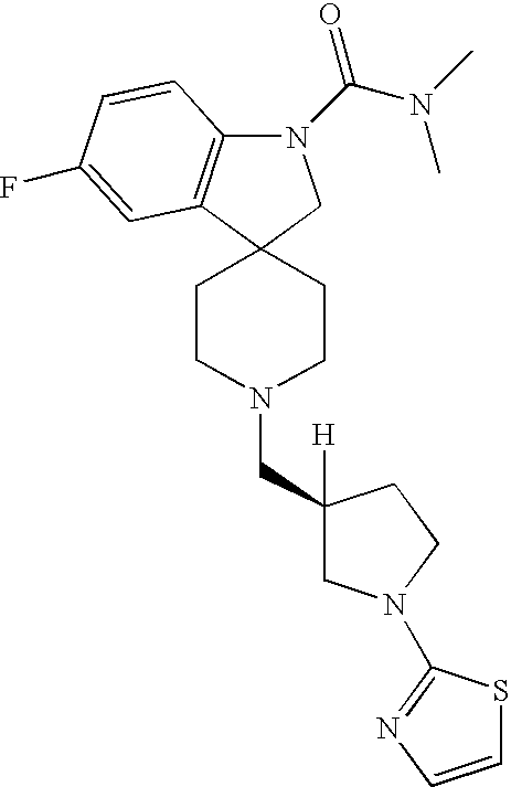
C1C(CN2CCC3(CC2)C2=C(N(C(N(C)C)=O)C3)C=CC(F)=C2)([H])CCN1C1=NC=CS1
